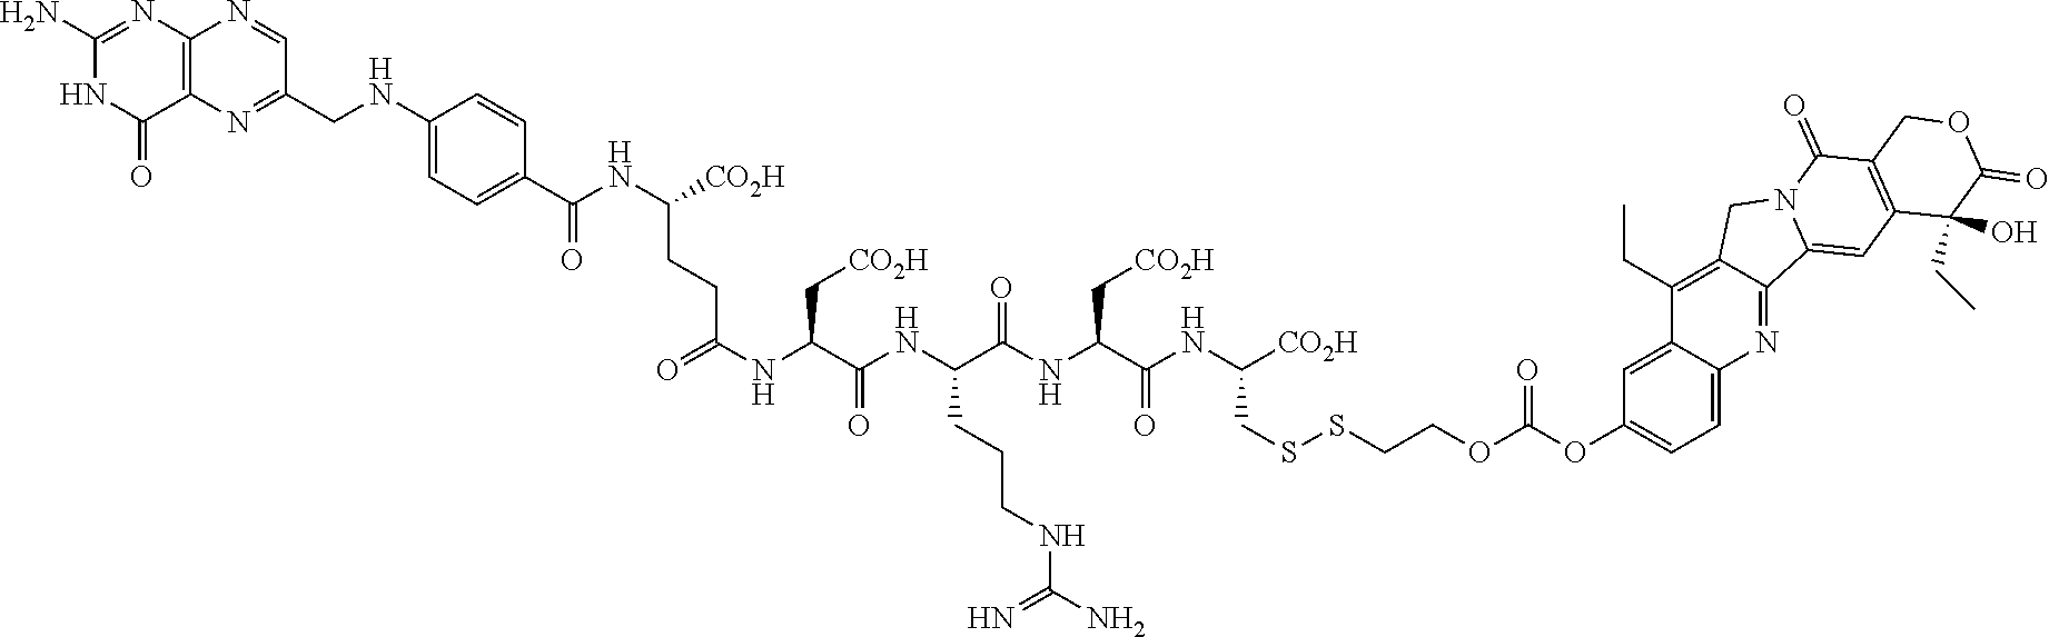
C(CSSCC(NC(C(NC(C(CCCNC(=N)N)NC(C(NC(=O)CCC(NC(C1=CC=C(NCC2=NC3=C(N=C(N)NC3=O)N=C2)C=C1)=O)[CO2H])C[CO2H])=O)=O)C[CO2H])=O)[CO2H])OC(=O)OC1=CC=C2C(=C1)C(CC)=C1C(=N2)C2=CC3=C(C(=O)N2C1)COC(=O)C3(CC)O
